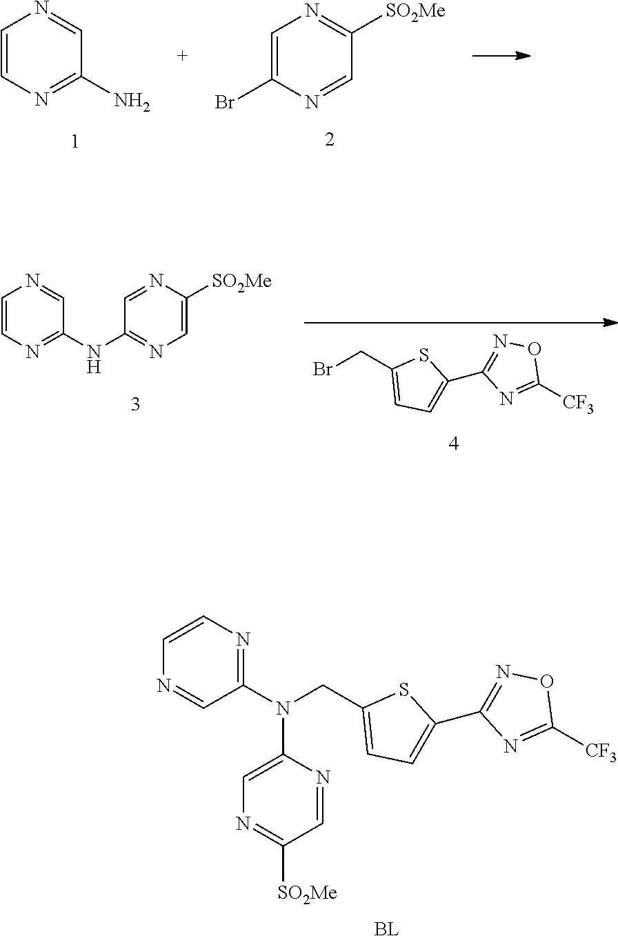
C1=CN=C(N)C=N1.C1=C(Br)N=CC([SO2Me])=N1.N1=C(N(CC2=CC=C(C3=NOC([CF3])=N3)S2)C2=CN=C([SO2Me])C=N2)C=NC=C1.[BL].BrCC1=CC=C(C2=NOC([CF3])=N2)S1.C1=CN=C(NC2=NC=C([SO2Me])N=C2)C=N1
